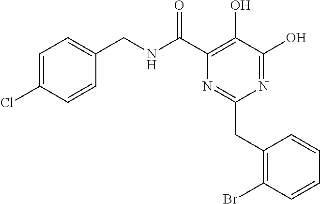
N1=C(O)C(O)=C(C(NCC2=CC=C(Cl)C=C2)=O)N=C1CC1=C(Br)C=CC=C1
